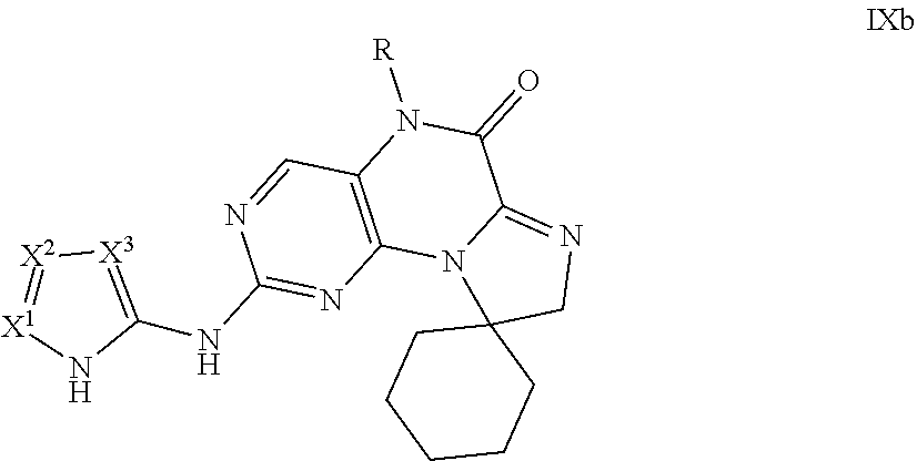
C12=C(C=NC(NC3=[X3][X2]=[X1]N3)=N1)N([R])C(=O)C1=NCC3(N21)CCCCC3
